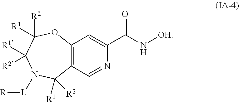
C12=C(C=NC(C(=O)N[OH])=C1)C([R1])([R2])N([L][R])C([R1])([R2])C([R1])([R2])O2
